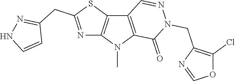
C12=C(N(C)C3=C1C=NN(CC1=C(Cl)OC=N1)C3=O)N=C(CC1=NNC=C1)S2
